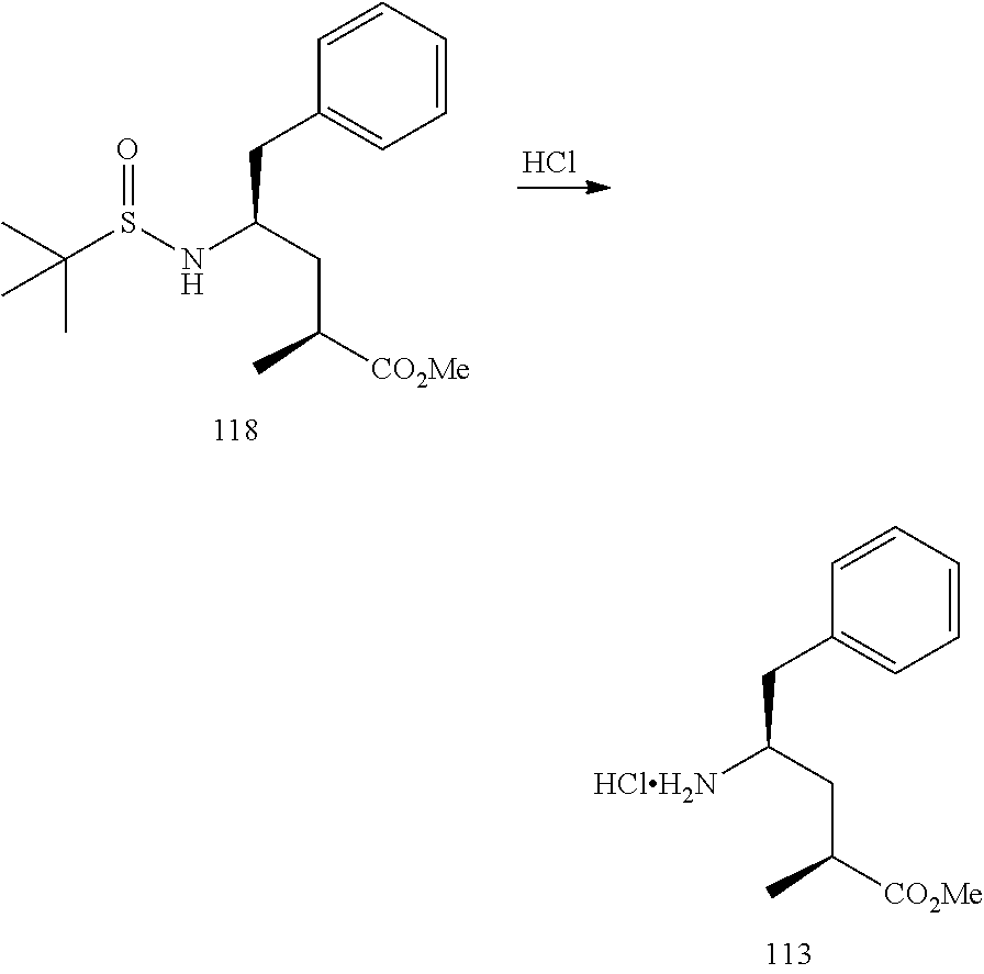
C1=CC=CC(CC(NS(C(C)(C)C)=O)CC([CO2Me])C)=C1.Cl.C1=CC=CC(CC([HClH2N])CC([CO2Me])C)=C1
